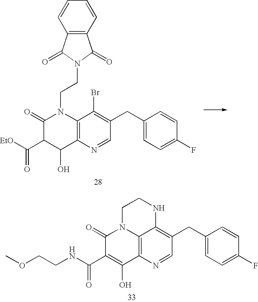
[EtO]C(C1C(O)C2=C(N(CCN3C(=O)C4=C(C3=O)C=CC=C4)C1=O)C(Br)=C(CC1=CC=C(F)C=C1)C=N2)=O.COCCNC(C1=C(O)C2=C3N(C1=O)CCNC3=C(CC1=CC=C(F)C=C1)C=N2)=O
